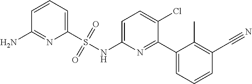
C1=CC=C(S(NC2=CC=C(Cl)C(C3=CC=CC(C#N)=C3C)=N2)(=O)=O)N=C1N
